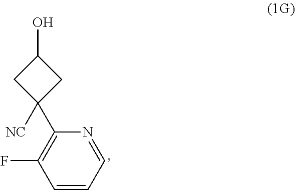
C1=NC(C2([NC])CC(O)C2)=C(F)C=C1
